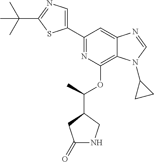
C1(C2=NC(OC(C3CC(=O)NC3)C)=C3C(=C2)N=CN3C2CC2)=CN=C(C(C)(C)C)S1
